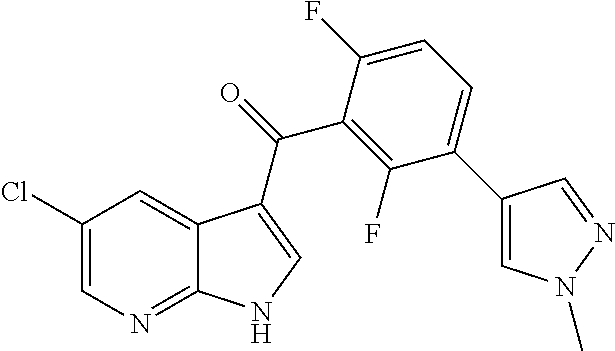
C1(Cl)=CN=C2C(=C1)C(C(=O)C1=C(F)C(C3=CN(C)N=C3)=CC=C1F)=CN2
